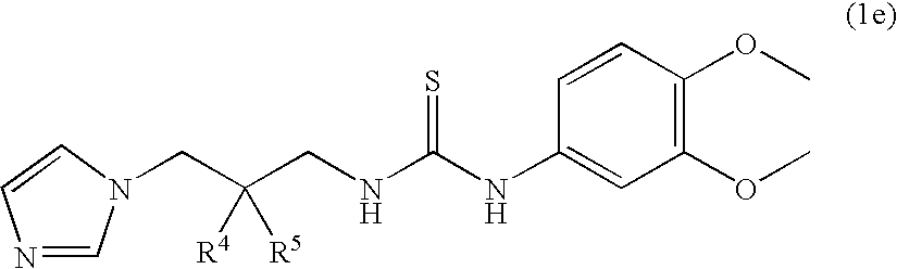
N1=CN(CC(CNC(NC2=CC(OC)=C(OC)C=C2)=S)([R4])[R5])C=C1
